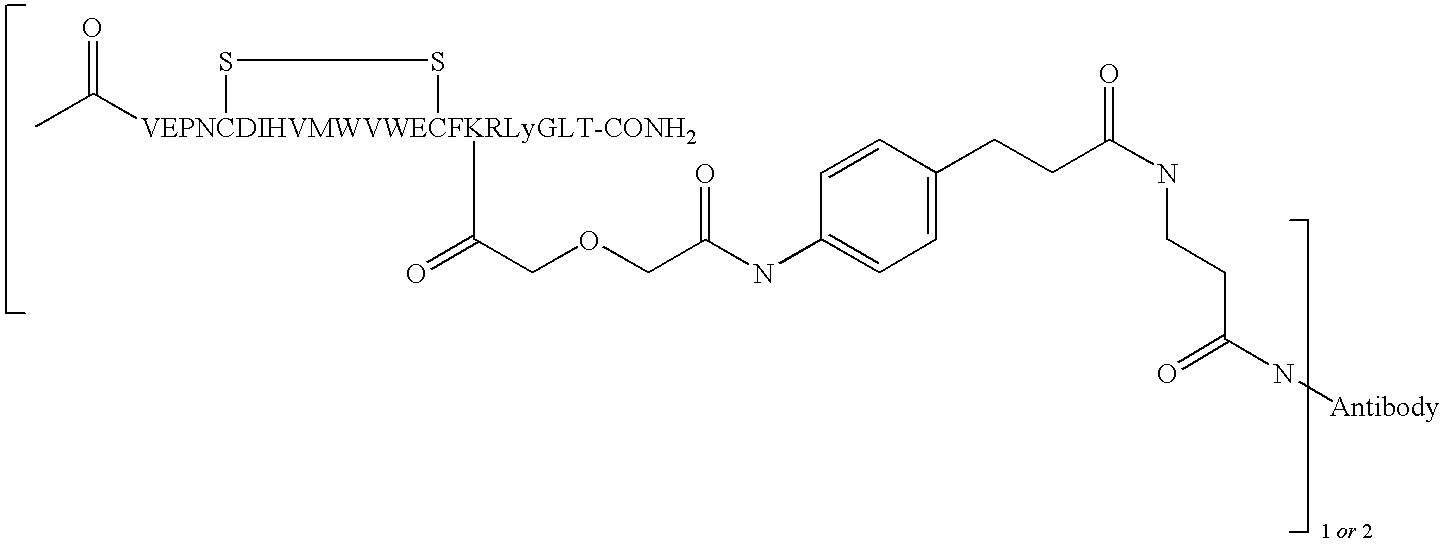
CC([VEPNCDIHVMWVWECFKRLyGLT-CONH2]1(C(=O)COCC(NC2=CC=C(CCC(=O)NCCC(=O)N[Antibody])C=C2)=O)SS1)=O
